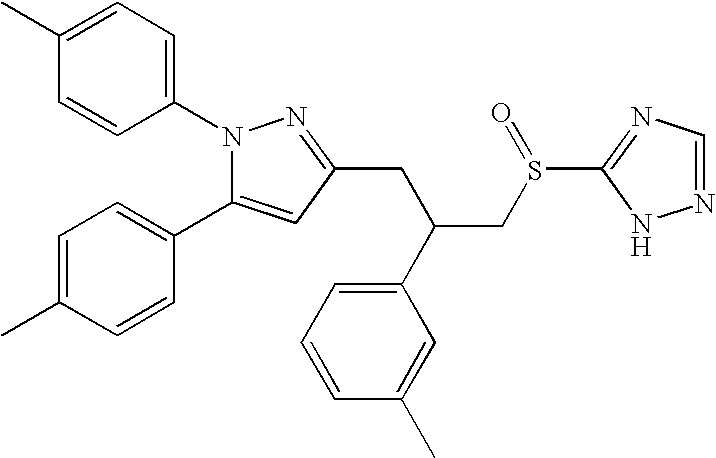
C(C(CC1=NN(C2=CC=C(C)C=C2)C(C2=CC=C(C)C=C2)=C1)C1=CC=CC(C)=C1)S(C1=NC=NN1)=O
